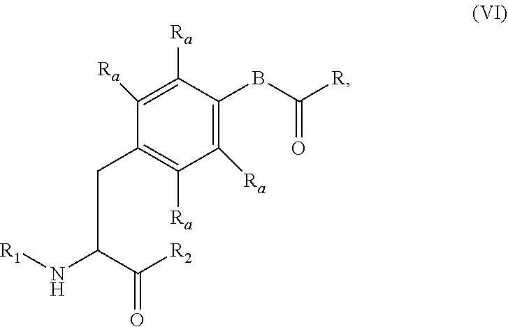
C1([Ra])=C(BC([R])=O)C([Ra])=C([Ra])C(CC(C(=O)[R2])N[R1])=C1[Ra]
